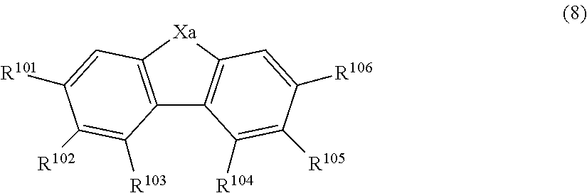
C12=C([Xa]C3=C1C([R104])=C([R105])C([R106])=C3)C=C([R101])C([R102])=C2[R103]
